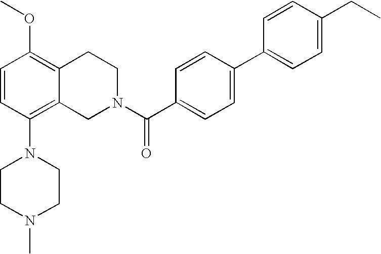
O(C1=C2C(=C(N3CCN(C)CC3)C=C1)CN(C(C1=CC=C(C3=CC=C(CC)C=C3)C=C1)=O)CC2)C
